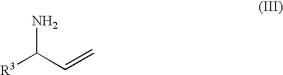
[R3]C(C=C)N
